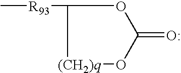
C[R93]C1OC(=O)O[(CH2)q]1
